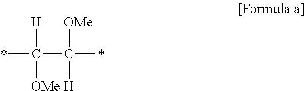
*C(C(*)([OMe])[H])([H])[OMe]
